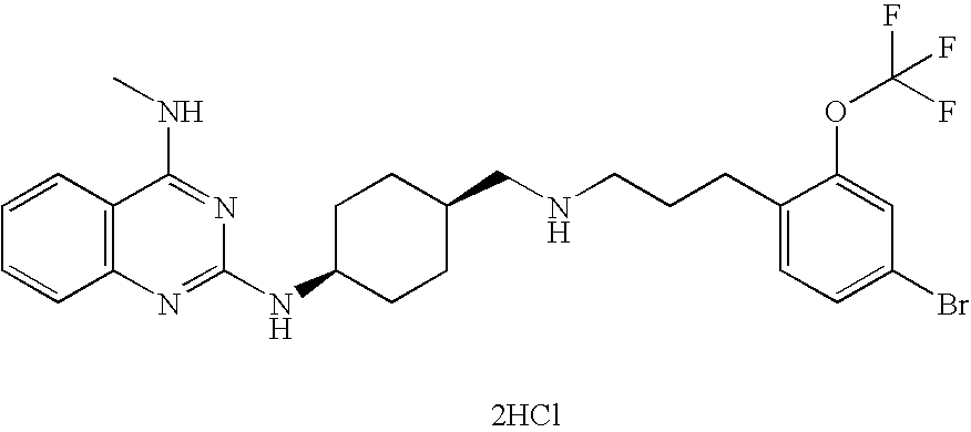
[2HCl].C1=CC2=C(C=C1)N=C(NC1CCC(CNCCCC3=CC=C(Br)C=C3OC(F)(F)F)CC1)N=C2NC
